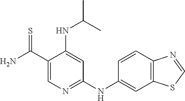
C1(C(N)=S)=CN=C(NC2=CC3=C(C=C2)N=CS3)C=C1NC(C)C
